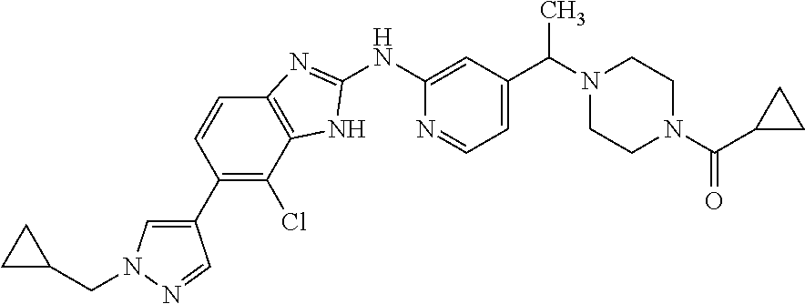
C1(C2=C(Cl)C3=C(C=C2)N=C(NC2=CC(C(C)N4CCN(C(=O)C5CC5)CC4)=CC=N2)N3)=CN(CC2CC2)N=C1
